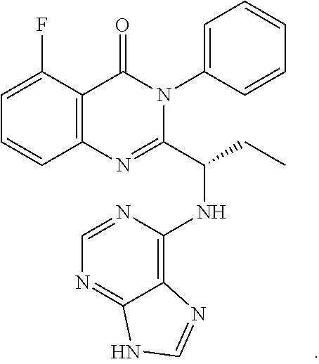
C1=CC2=C(C(F)=C1)C(=O)N(C1=CC=CC=C1)C(C(CC)NC1=C3C(=NC=N1)NC=N3)=N2
